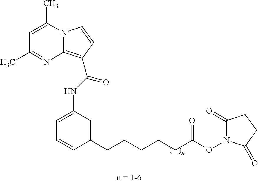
C1=CC=C(NC(=O)C2=C3N(C=C2)C(C)=CC(C)=N3)C=C1CCCCCC(ON1C(=O)CCC1=O)=O
